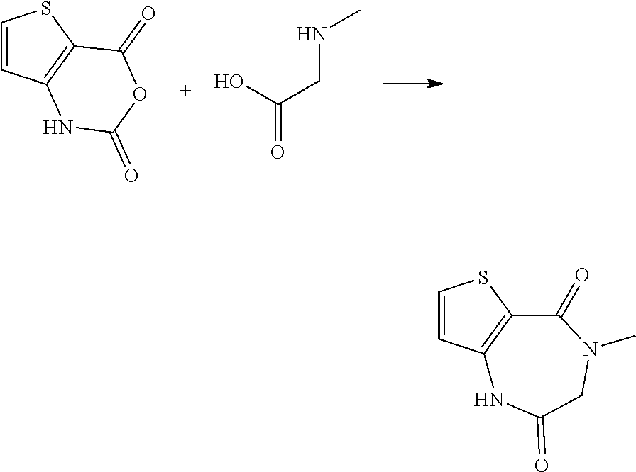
C1=CC2=C(S1)C(=O)OC(=O)N2.OC(CNC)=O.C1=CC2=C(S1)C(=O)N(C)CC(=O)N2
